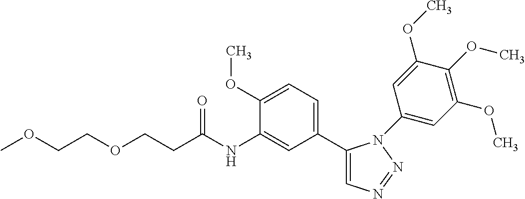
C1(C2=CC=C(OC)C(NC(CCOCCOC)=O)=C2)=CN=NN1C1=CC(OC)=C(OC)C(OC)=C1
